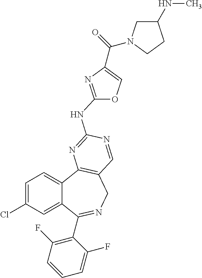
C1=C(Cl)C=C2C(=C1)C1=C(CN=C2C2=C(F)C=CC=C2F)C=NC(NC2=NC(C(=O)N3CC(NC)CC3)=CO2)=N1
